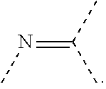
N(=C(C)C)C
